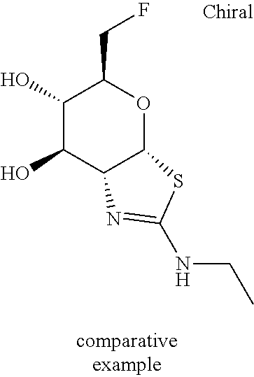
C1(O)C(O)C2C(OC1CF)SC(NCC)=N2
